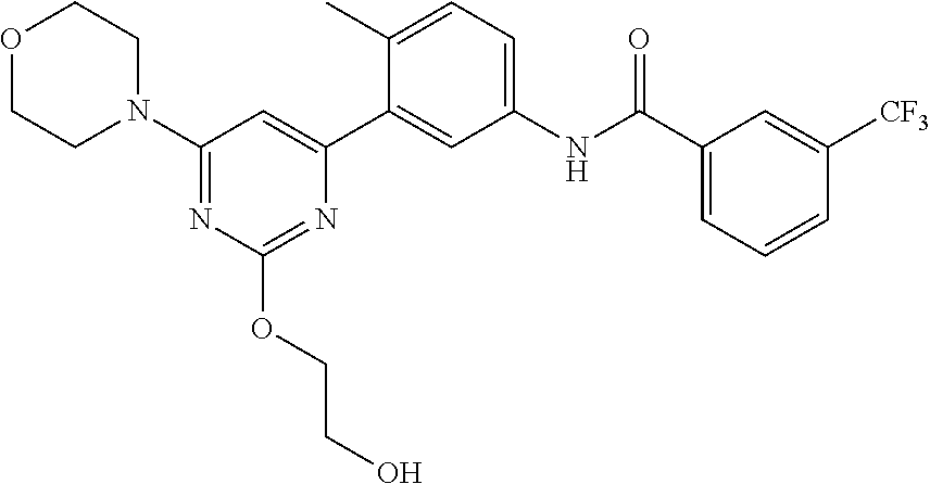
O1CCN(C2=NC(OCCO)=NC(C3=CC(NC(C4=CC=CC([CF3])=C4)=O)=CC=C3C)=C2)CC1
